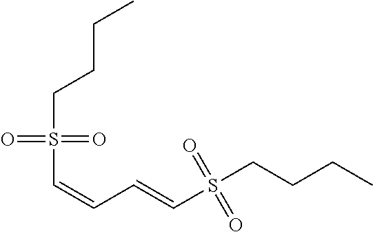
C(=CC=CS(CCCC)(=O)=O)S(CCCC)(=O)=O
